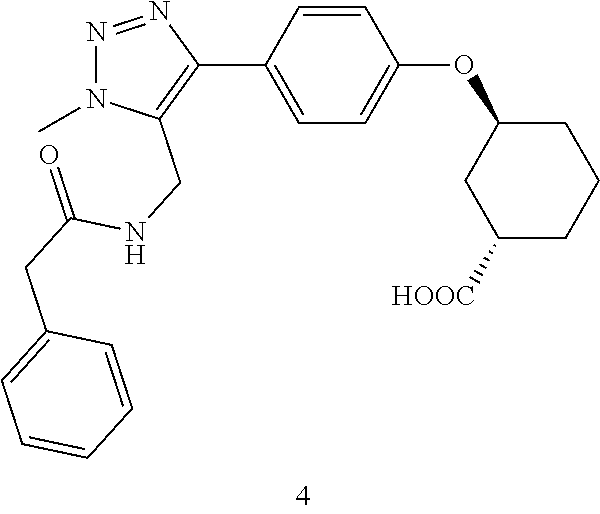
C1=CC(C2=C(CNC(CC3=CC=CC=C3)=O)N(C)N=N2)=CC=C1OC1CC([HOOC])CCC1
